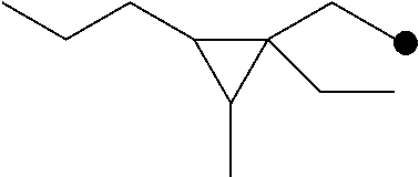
C1(CC)(CC)C(CCC)C1C
